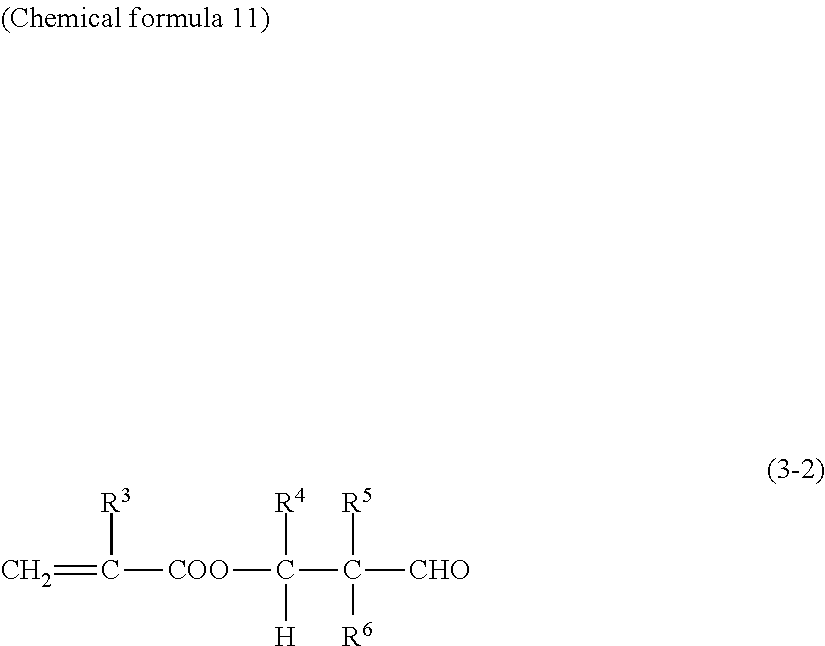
C=C([COO]C([R4])(C([R5])([CHO])[R6])[H])[R3]
